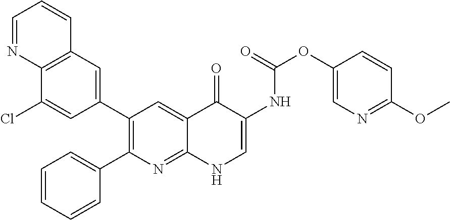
C12=C(C=C(C3=C(C4=CC=CC=C4)N=C4C(=C3)C(=O)C(NC(OC3=CN=C(OC)C=C3)=O)=CN4)C=C1Cl)C=CC=N2
